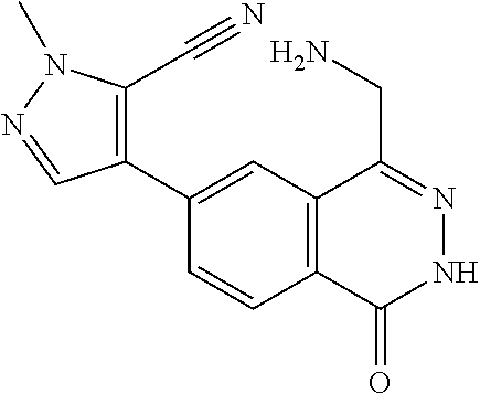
C1(C2=C(C#N)N(C)N=C2)=CC2=C(C=C1)C(=O)NN=C2CN
